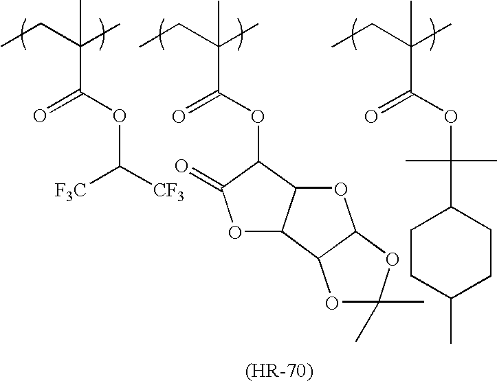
CCC(C)(C(OC([CF3])[CF3])=O)C.CCC(C)(C)C(OC1C(=O)OC2C1OC1C2OC(C)(C)O1)=O.CCC(C)(C)C(OC(C1CCC(C)CC1)(C)C)=O
